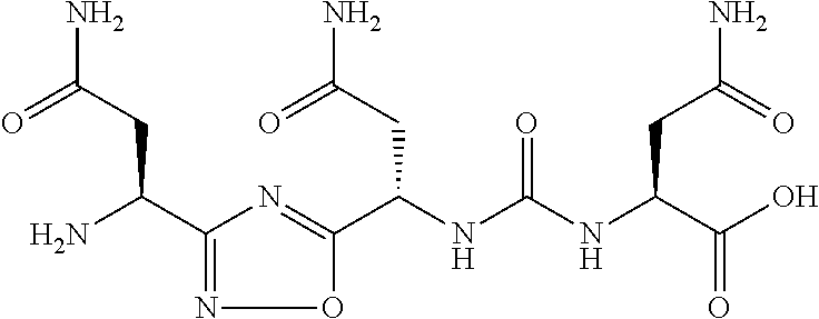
C1(C(N)CC(=O)N)=NOC(C(NC(NC(C(O)=O)CC(=O)N)=O)CC(N)=O)=N1
